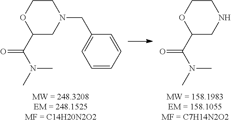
C1COC(C(N(C)C)=O)CN1CC1=CC=CC=C1.C1COC(C(N(C)C)=O)CN1
